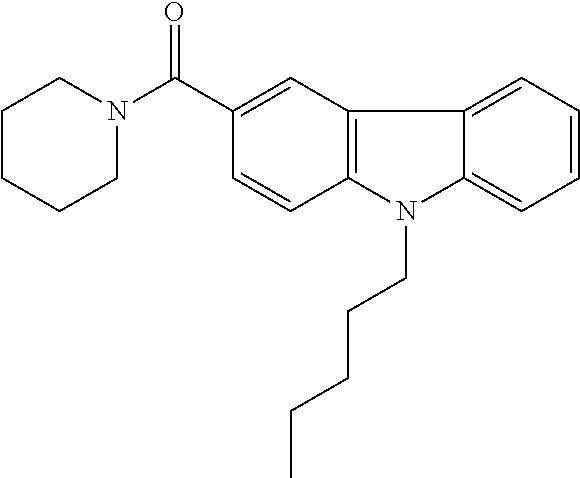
C1CCCN(C(C2=CC3=C(C=C2)N(CCCCC)C2=CC=CC=C32)=O)C1
